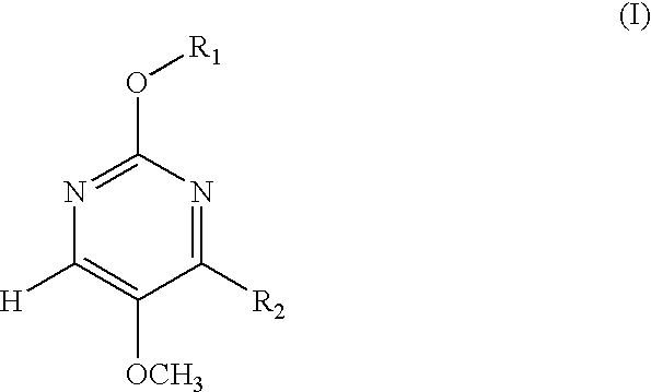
C1([R2])=NC(O[R1])=NC([H])=C1[OCH3]
